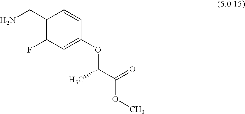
C1(CN)=C(F)C=C(OC(C)C(=O)OC)C=C1
